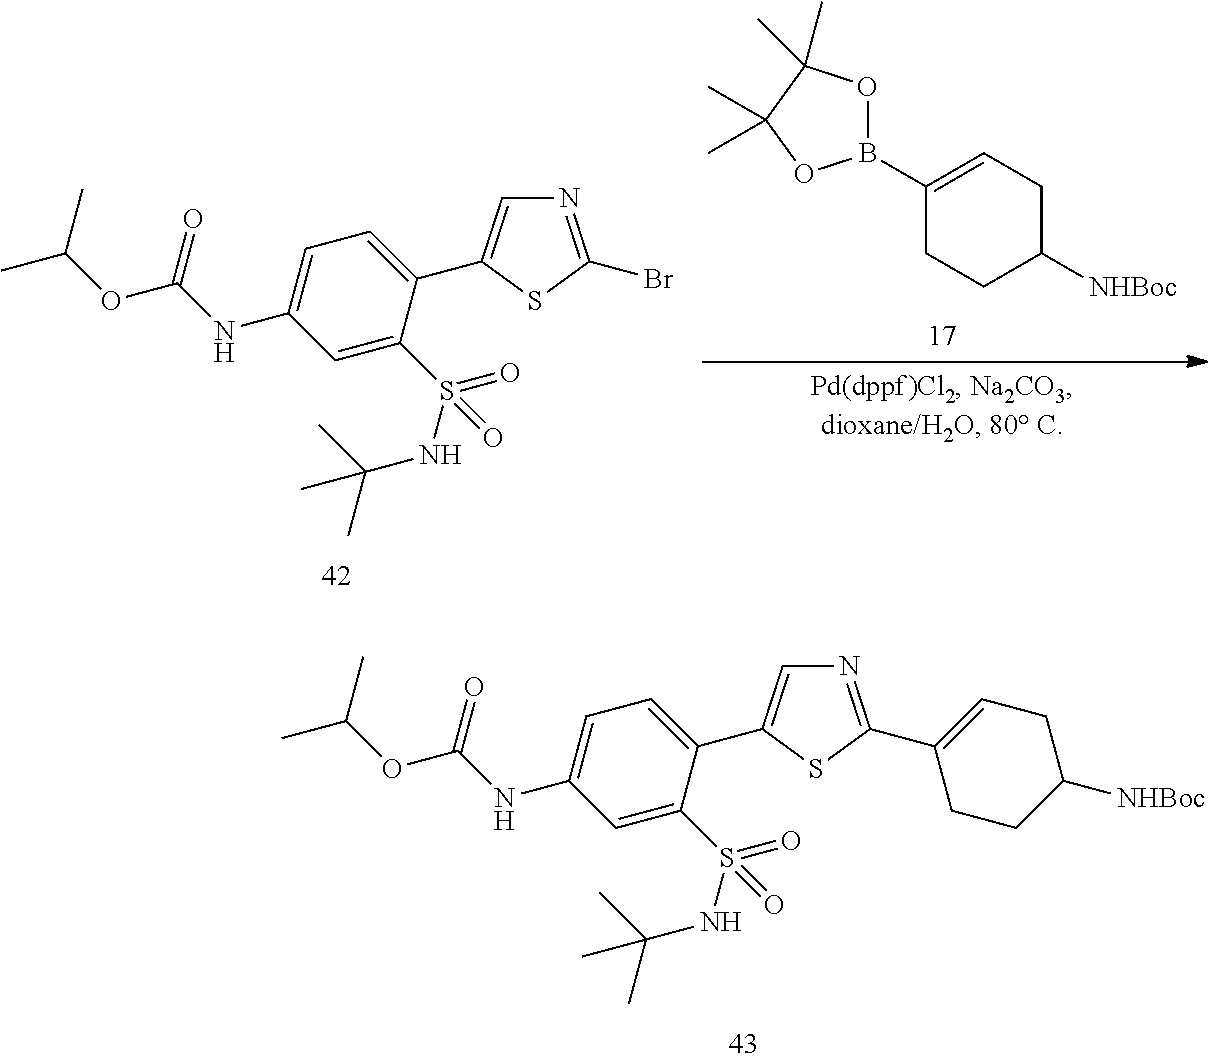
C1(B2OC(C)(C)C(C)(C)O2)=CCC([NHBoc])CC1.N1=C(Br)SC(C2=CC=C(NC(OC(C)C)=O)C=C2S(NC(C)(C)C)(=O)=O)=C1.N1=C(C2=CCC([NHBoc])CC2)SC(C2=CC=C(NC(OC(C)C)=O)C=C2S(NC(C)(C)C)(=O)=O)=C1
